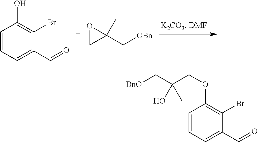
C1=CC=C(C=O)C(Br)=C1O.O1CC1(C[OBn])C.C1=CC=C(C=O)C(Br)=C1OCC(C[BnO])(C)O
